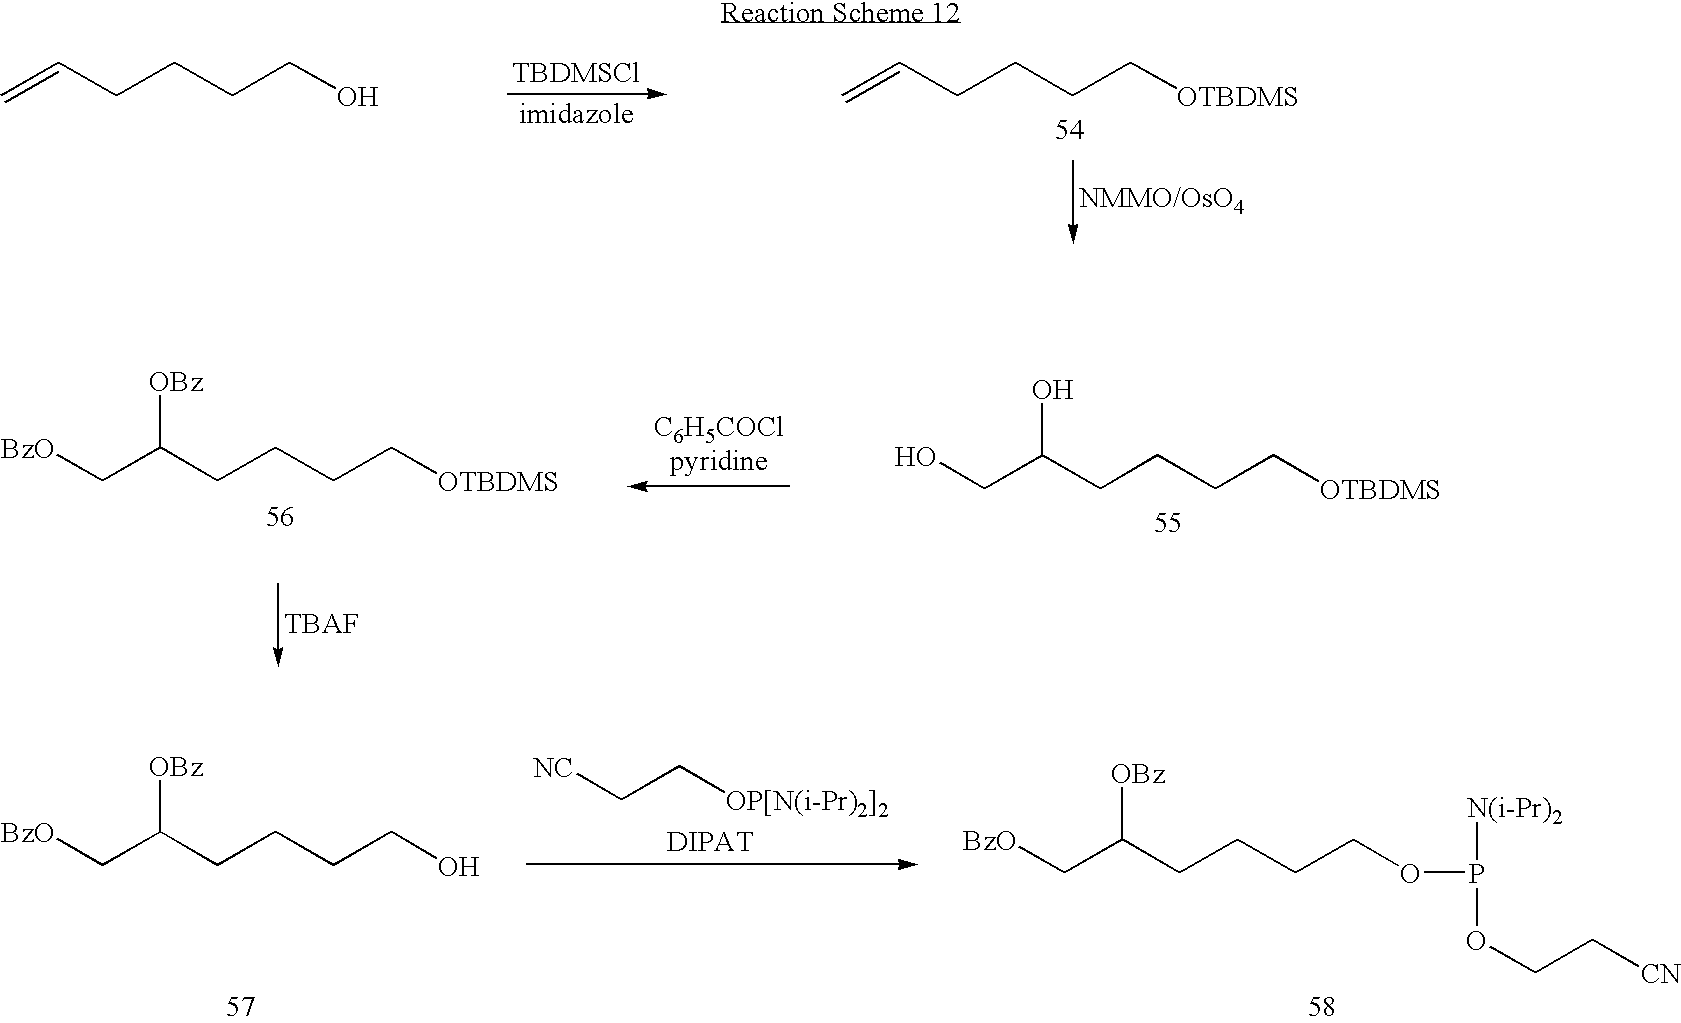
[TBDMSCl].C=CCCCCO.C=CCCCC[OTBDMS].[C6H5COClpyridine].C(C(CCCC[OTBDMS])[OBz])[BzO].C(C(CCCC[OTBDMS])O)O.C(C(CCCCO)[OBz])[BzO].C(C(CCCCOP([N(i-Pr)2])OCC[CN])[OBz])[BzO].[NC]CC[OP[N(i-Pr)2]2]
